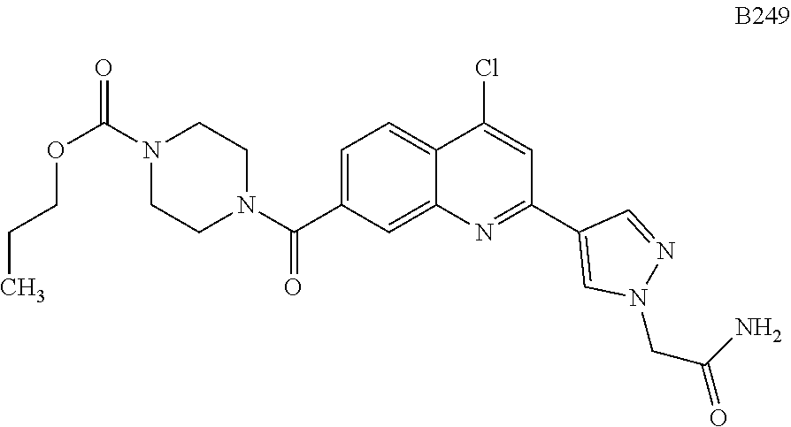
C1=C(C(N2CCN(C(=O)OCCC)CC2)=O)C=C2C(=C1)C(Cl)=CC(C1=CN(CC(=O)N)N=C1)=N2
